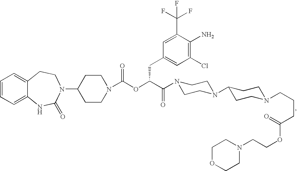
C1=CC=C2C(=C1)CCN(C1CCN(C(OC(C(=O)N3CCN(C4CCN(CCCC(OCCN5CCOCC5)=O)CC4)CC3)CC3=CC(Cl)=C(N)C(C(F)(F)F)=C3)=O)CC1)C(=O)N2
